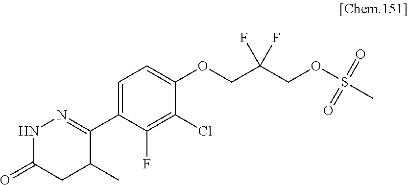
C1(C2=NNC(=O)CC2C)=CC=C(OCC(COS(C)(=O)=O)(F)F)C(Cl)=C1F
